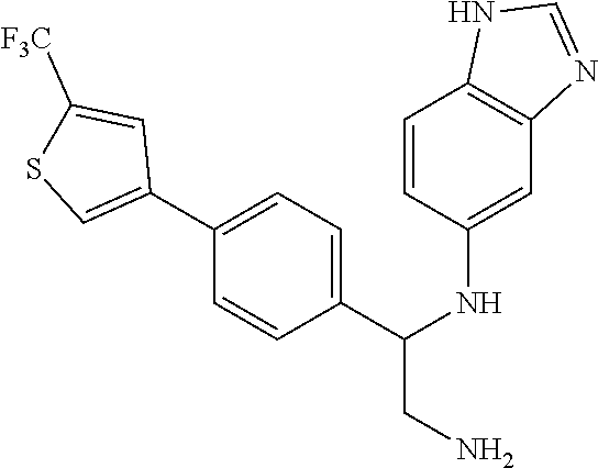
C1(C2=CSC([F3C])=C2)=CC=C(C(NC2=CC3=C(C=C2)NC=N3)CN)C=C1
